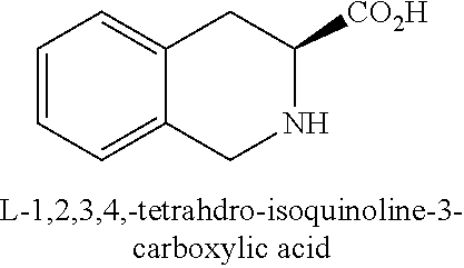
C12=CC=CC=C1CNC([CO2H])C2
